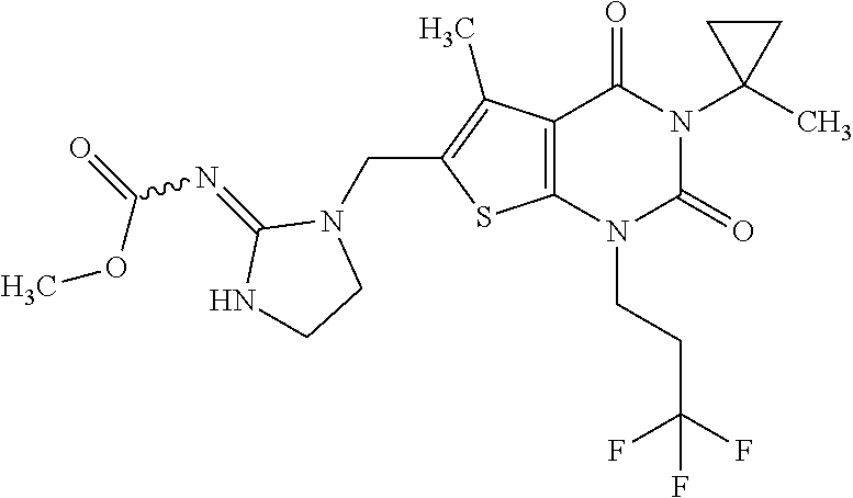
C12=C(N(CCC(F)(F)F)C(=O)N(C3(C)CC3)C1=O)SC(CN1C(=NC(=O)OC)NCC1)=C2C
